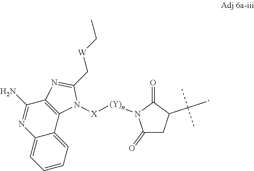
C1(N)=NC2=CC=CC=C2C2=C1N=C(C[W]CC)N2[X][(Y)n]N1C(=O)CC(C(C)(C)C)C1=O
